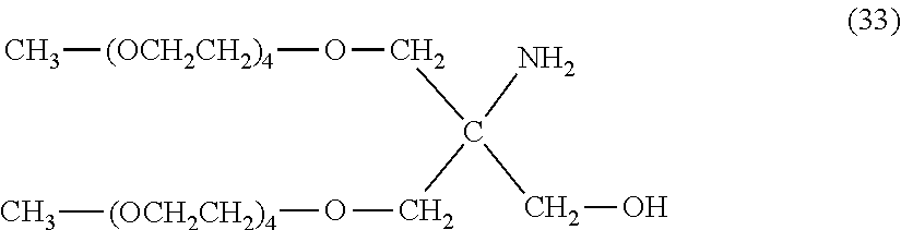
C[(OCH2CH2)4]OCC(CO[(OCH2CH2)4]C)(N)CO
